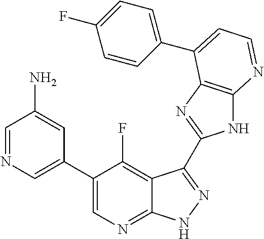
C1=NC=C(C2=CN=C3C(=C2F)C(C2=NC4=C(N2)N=CC=C4C2=CC=C(F)C=C2)=NN3)C=C1N
